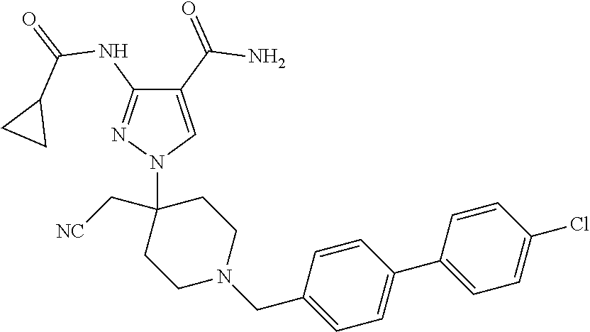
C1(C(=O)N)=CN(C2(C[NC])CCN(CC3=CC=C(C4=CC=C(Cl)C=C4)C=C3)CC2)N=C1NC(=O)C1CC1
